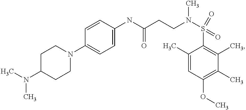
C1(N(C)C)CCN(C2=CC=C(NC(CCN(S(C3=C(C)C(C)=C(OC)C=C3C)(=O)=O)C)=O)C=C2)CC1
